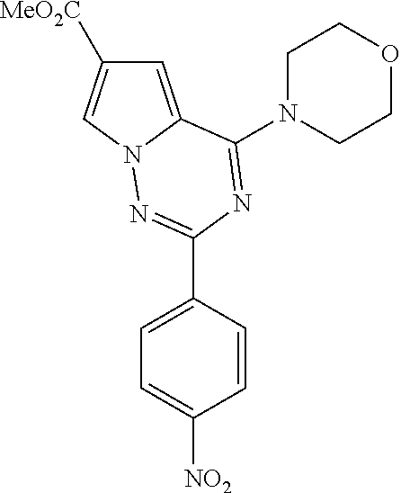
C1=C2N(C=C1[MeO2C])N=C(C1=CC=C([NO2])C=C1)N=C2N1CCOCC1
